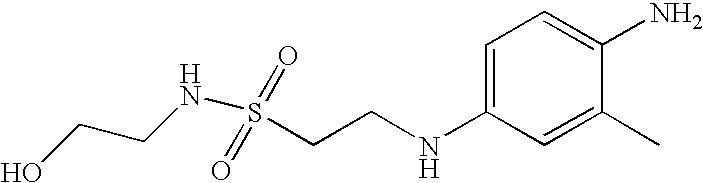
C(NS(CCNC1=CC=C(N)C(C)=C1)(=O)=O)CO
